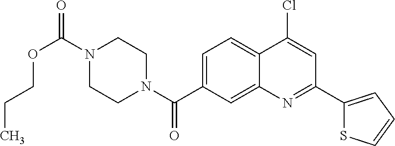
N1(C(OCCC)=O)CCN(C(=O)C2=CC=C3C(=C2)N=C(C2=CC=CS2)C=C3Cl)CC1
